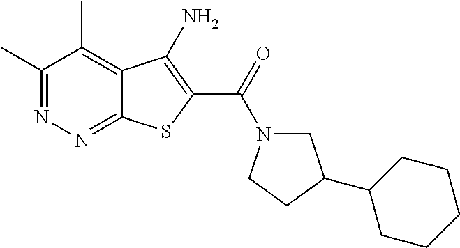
C1(C)=NN=C2C(=C1C)C(N)=C(C(=O)N1CC(C3CCCCC3)CC1)S2
